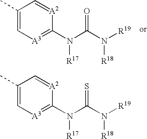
C1(C)=C[A3]=C(N(C(N([R19])[R18])=O)[R17])[A2]=C1.C1(C)=C[A3]=C(N(C(N([R19])[R18])=S)[R17])[A2]=C1
